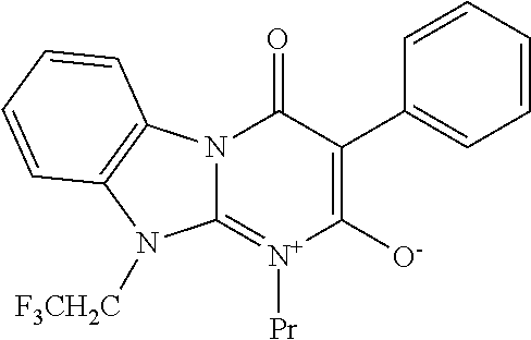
N12C(=[N+]([Pr])C([O-])=C(C3=CC=CC=C3)C1=O)N([F3CH2C])C1=C2C=CC=C1
